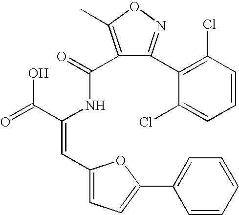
C1(C(=O)NC(C(=O)O)=CC2=CC=C(C3=CC=CC=C3)O2)=C(C)ON=C1C1=C(Cl)C=CC=C1Cl
